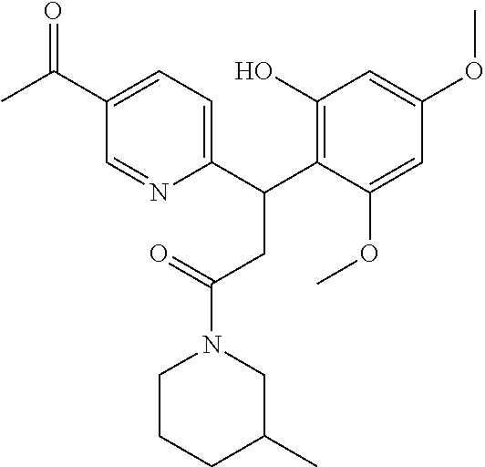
C1(C(C2=C(O)C=C(OC)C=C2OC)CC(N2CC(C)CCC2)=O)=CC=C(C(=O)C)C=N1
